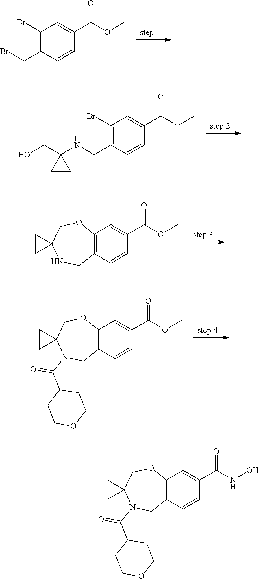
C1(Br)=C(CBr)C=CC(C(OC)=O)=C1.C1(Br)=C(CNC2(CO)CC2)C=CC(C(OC)=O)=C1.C12=C(C=CC(C(OC)=O)=C1)CNC1(CO2)CC1.C12=C(C=CC(C(OC)=O)=C1)CN(C(C1CCOCC1)=O)C1(CO2)CC1.C12=C(C=CC(C(NO)=O)=C1)CN(C(C1CCOCC1)=O)C(C)(C)CO2
